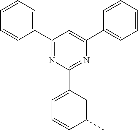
C1=C(C2=CC=CC=C2)N=C(C2=CC=CC(C)=C2)N=C1C1=CC=CC=C1
